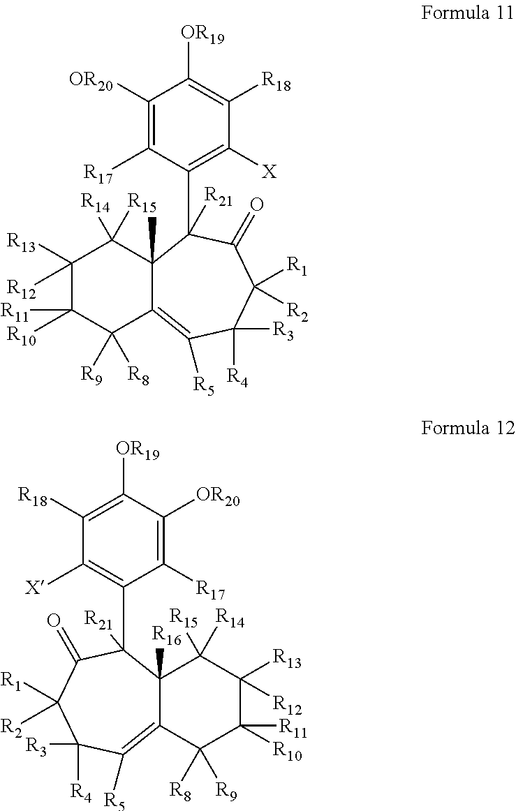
C1([X])=C(C2([R21])C3(C)C(=C([R5])C([R4])([R3])C([R2])([R1])C2=O)C([R9])([R8])C([R10])([R11])C([R13])([R12])C3([R15])[R14])C([R17])=C([OR20])C([OR19])=C1[R18].C12=C([R5])C([R3])([R4])C([R1])([R2])C(=O)C(C3=C([X])C([R18])=C([OR19])C([OR20])=C3[R17])([R21])C1([R16])C([R15])([R14])C([R12])([R13])C([R11])([R10])C2([R8])[R9]
